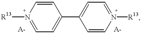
N1([R13])=CC=C(C2=CC=N([R13])C=C2)C=C1
